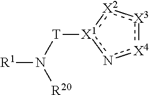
[X4]1:[X3]:[X2]:[X1]([T]N([R20])[R1])n1
